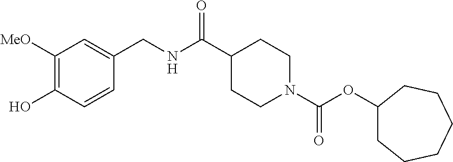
C1([MeO])=C(O)C=CC(CNC(C2CCN(C(OC3CCCCCC3)=O)CC2)=O)=C1
